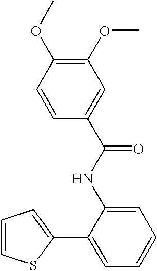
C1=CC=C(C2=CC=CC=C2NC(C2=CC(OC)=C(OC)C=C2)=O)S1
